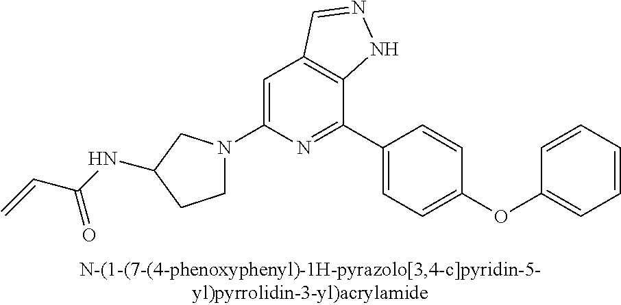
C1N(C2=CC3=C(C(C4=CC=C(OC5=CC=CC=C5)C=C4)=N2)NN=C3)CC(NC(C=C)=O)C1
